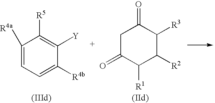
C1([R4a])=CC=C([R4b])C([Y])=C1[R5].C1C(=O)C([R1])C([R2])C([R3])C1=O
